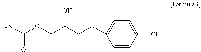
C(OCC(COC1=CC=C(Cl)C=C1)O)(N)=O
